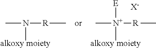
N([R]C)([alkoxy moiety])C.C[N+]([R]C)([alkoxy moiety])[E].[X-]
